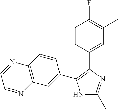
N1C(C)=NC(C2=CC(C)=C(F)C=C2)=C1C1=CC2=C(C=C1)N=CC=N2
